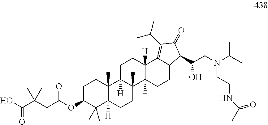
OC(C(CC(OC1C(C)(C)C2([H])C(C)(CC1)C1([H])C(C)(CC2)C2(C)C([H])(CC1)C1=C(C(C)C)C(=O)C(C(CN(C(C)C)CCNC(=O)C)O)C1CC2)=O)(C)C)=O
